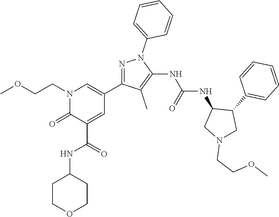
N1=C(C2=CN(CCOC)C(=O)C(C(=O)NC3CCOCC3)=C2)C(C)=C(NC(NC2CN(CCOC)CC2C2=CC=CC=C2)=O)N1C1=CC=CC=C1
